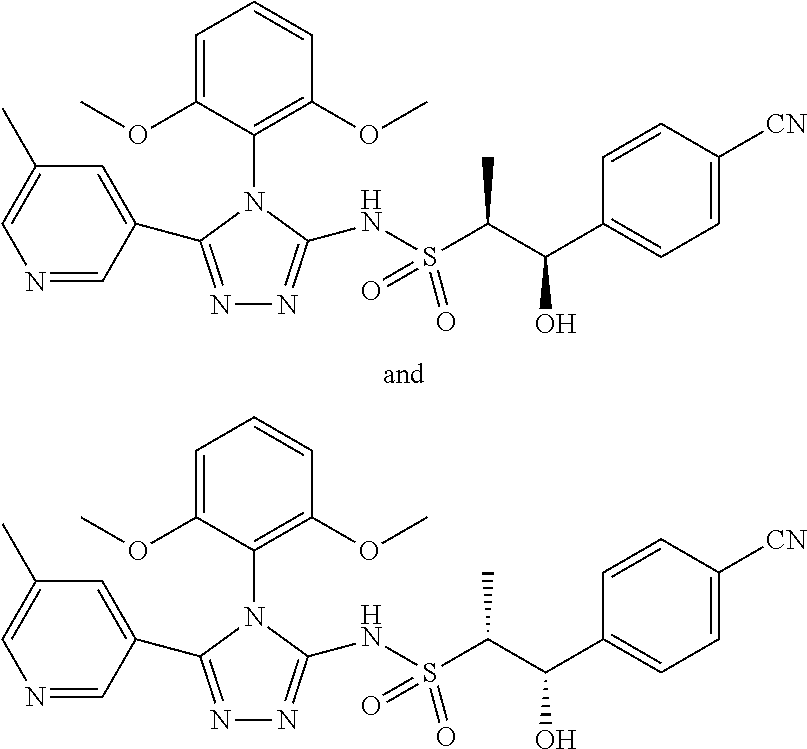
N1=CC(C2=NN=C(NS(C(C(C3=CC=C([CN])C=C3)O)C)(=O)=O)N2C2=C(OC)C=CC=C2OC)=CC(C)=C1.N1=CC(C2=NN=C(NS(C(C(C3=CC=C([CN])C=C3)O)C)(=O)=O)N2C2=C(OC)C=CC=C2OC)=CC(C)=C1
